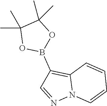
CC1(C)OB(C2=C3N(N=C2)C=CC=C3)OC1(C)C
